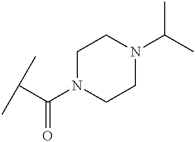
CC(C)C(=O)N1CCN(C(C)C)CC1
